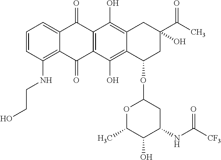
C1=CC(NCCO)=C2C(=C1)C(=O)C1=C(C2=O)C(O)=C2C(=C1O)CC(O)(C(C)=O)CC2OC1OC(C)C(O)C(NC([CF3])=O)C1
